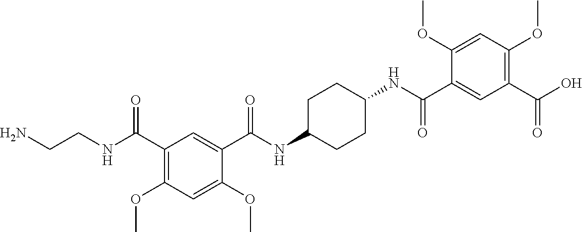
C1(C(O)=O)=C(OC)C=C(OC)C(C(NC2CCC(NC(C3=CC(C(NCCN)=O)=C(OC)C=C3OC)=O)CC2)=O)=C1
